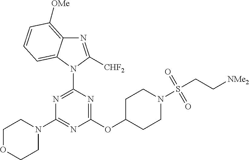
N1=C([CHF2])N(C2=NC(N3CCOCC3)=NC(OC3CCN(S(CC[NMe2])(=O)=O)CC3)=N2)C2=CC=CC([OMe])=C12
